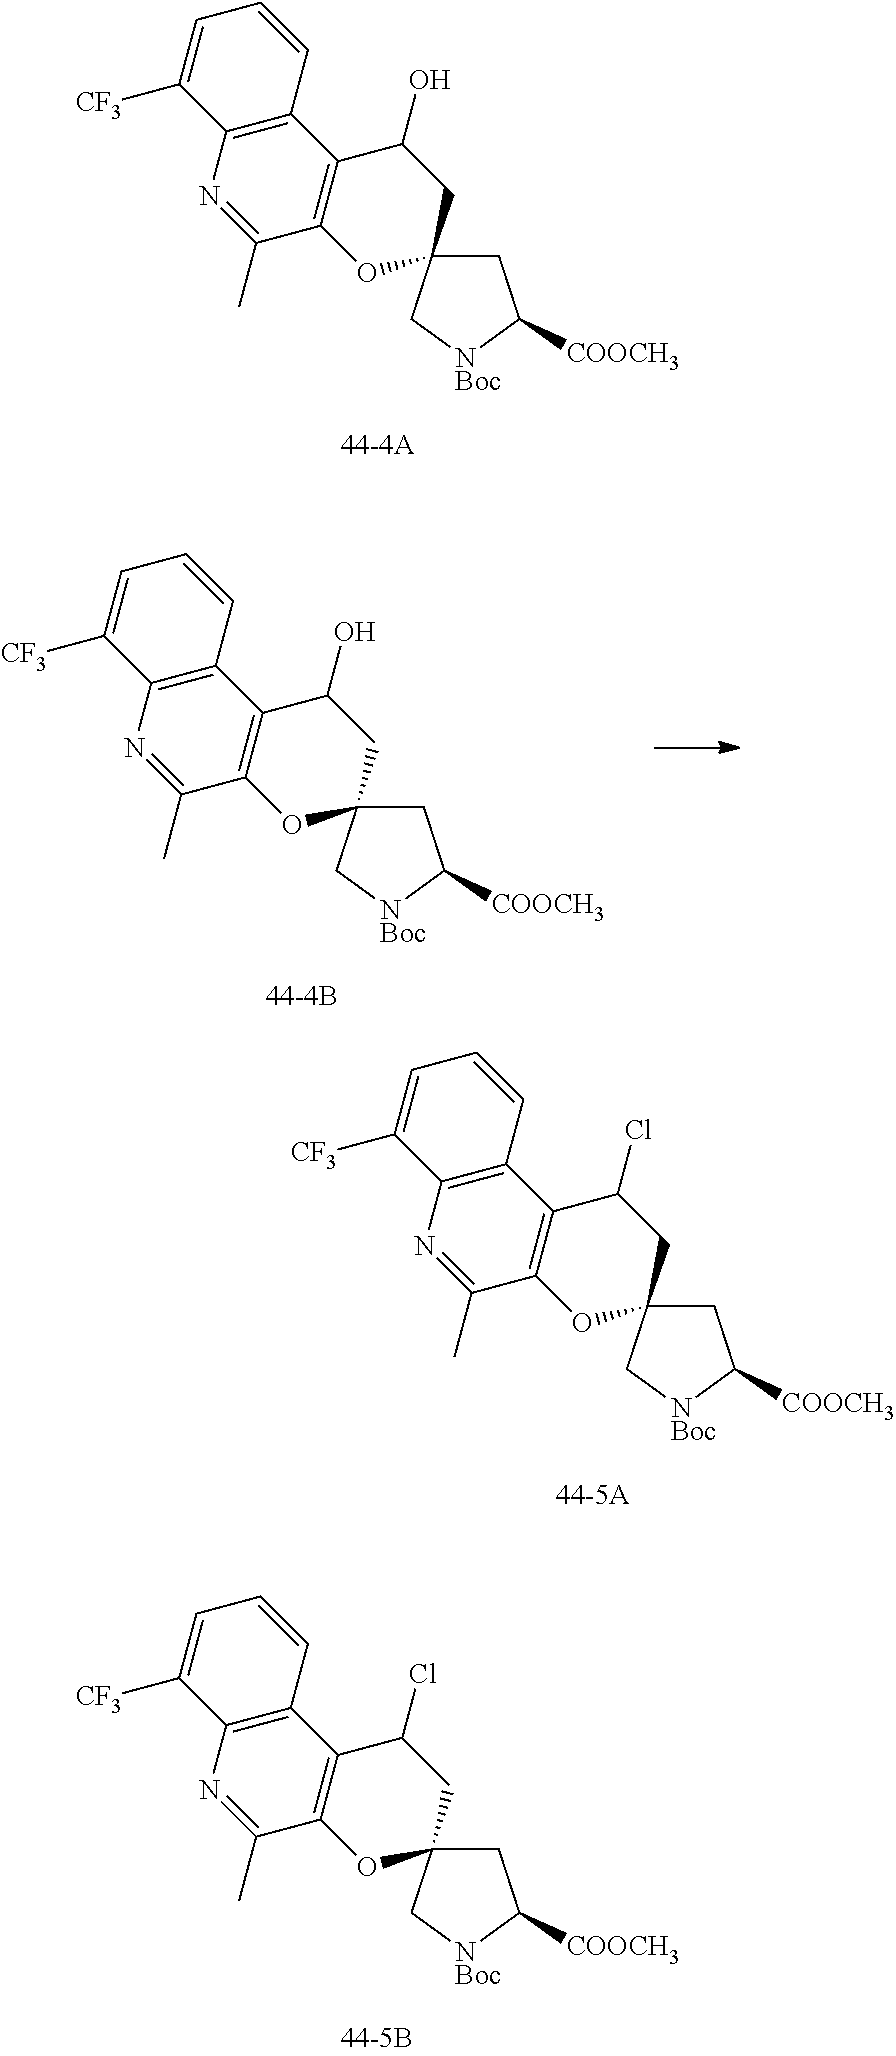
C1C2(C[NBoc]C1[COOCH3])CC(O)C1=C(O2)C(C)=NC2=C1C=CC=C2[CF3].C1C2(C[NBoc]C1[COOCH3])CC(O)C1=C(O2)C(C)=NC2=C1C=CC=C2[CF3].C1C2(C[NBoc]C1[COOCH3])CC(Cl)C1=C(O2)C(C)=NC2=C1C=CC=C2[CF3].C1C2(C[NBoc]C1[COOCH3])CC(Cl)C1=C(O2)C(C)=NC2=C1C=CC=C2[CF3]
